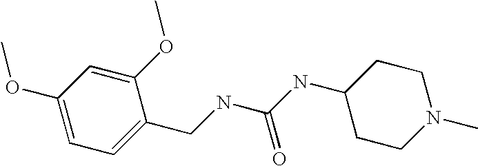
C(NC(NC1CCN(C)CC1)=O)C1=CC=C(OC)C=C1OC
